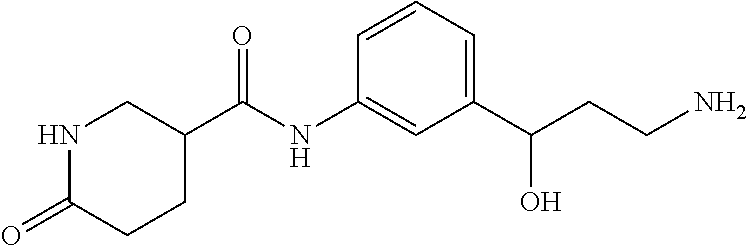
C1=CC(NC(C2CNC(=O)CC2)=O)=CC(C(CCN)O)=C1
